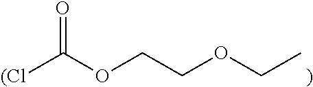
[(Cl]C(OCCOCC)=O
